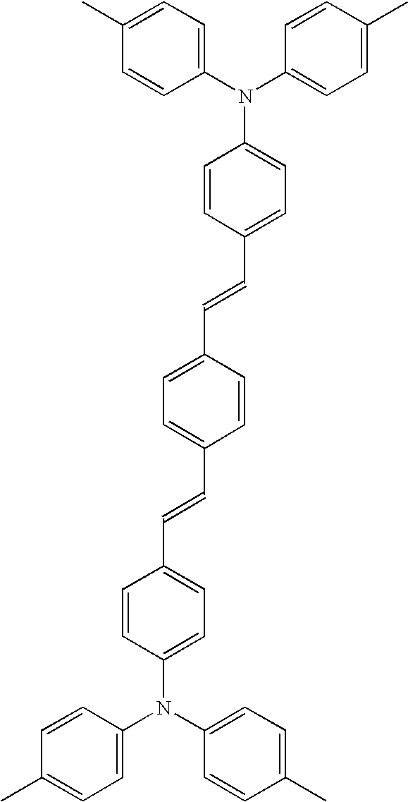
C1(N(C2=CC=C(C)C=C2)C2=CC=C(C)C=C2)=CC=C(C=CC2=CC=C(C=CC3=CC=C(N(C4=CC=C(C)C=C4)C4=CC=C(C)C=C4)C=C3)C=C2)C=C1
